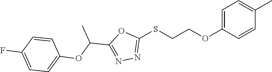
C1=C(OCCSC2=NN=C(C(OC3=CC=C(F)C=C3)C)O2)C=CC(C)=C1
